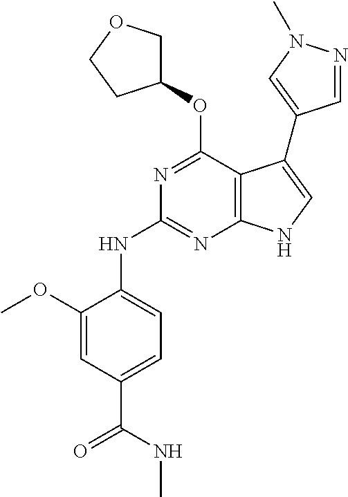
N1=C(OC2COCC2)C2=C(N=C1NC1=CC=C(C(=O)NC)C=C1OC)NC=C2C1=CN(C)N=C1
